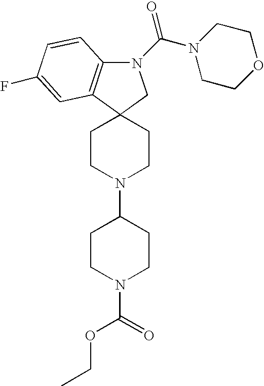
N1(C(N2CCOCC2)=O)C2=C(C3(C1)CCN(C1CCN(C(OCC)=O)CC1)CC3)C=C(F)C=C2
